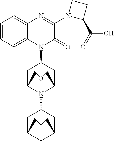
C1=CC=C2C(=C1)N=C(N1C(C(O)=O)CC1)C(=O)N2C1CC2N(C3CC4CC(C3)CCC4)C(C1)COC2
